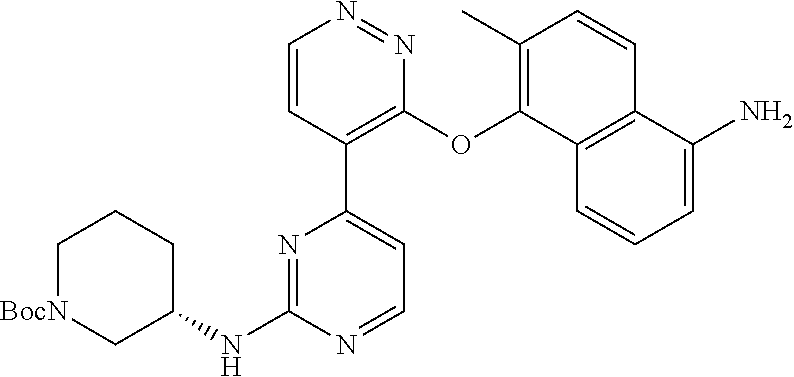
C1=CC(C2=CC=NC(NC3CCC[BocN]C3)=N2)=C(OC2=C(C)C=CC3=C2C=CC=C3N)N=N1
